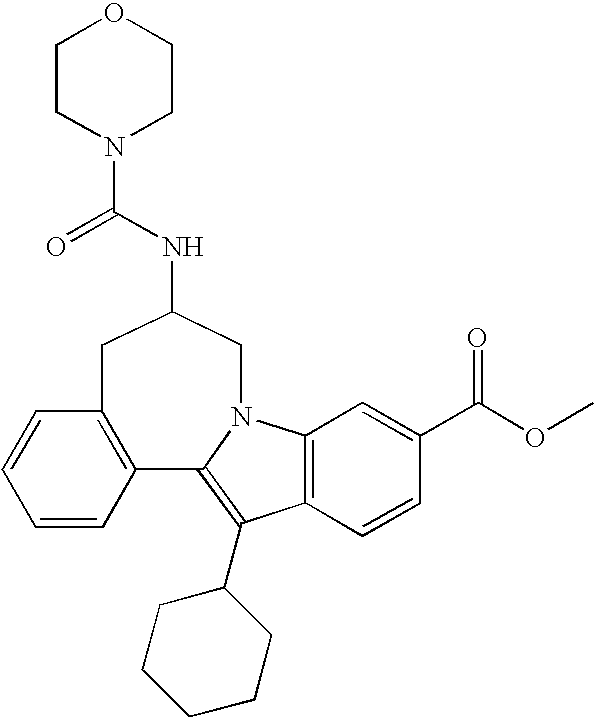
C1=CC=CC2=C1CC(NC(N1CCOCC1)=O)CN1C2=C(C2CCCCC2)C2=C1C=C(C(OC)=O)C=C2
